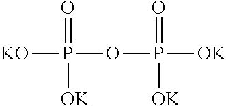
[KO]P(=O)([OK])OP(=O)([OK])[OK]
